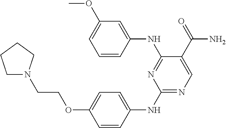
C1(NC2=CC=C(OCCN3CCCC3)C=C2)=NC=C(C(=O)N)C(NC2=CC(OC)=CC=C2)=N1
